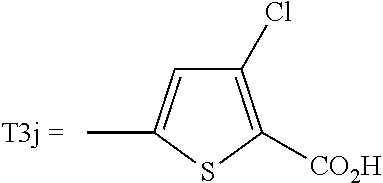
C1(Cl)=C([CO2H])SC(C)=C1
